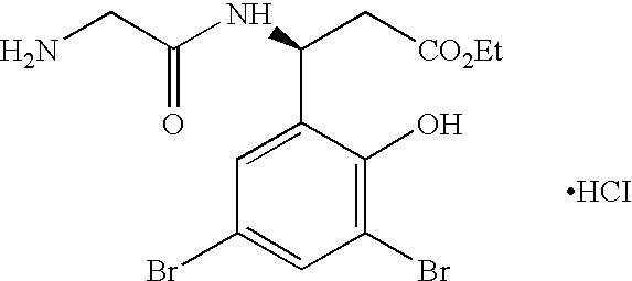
C1(O)=C(Br)C=C(Br)C=C1C(NC(CN)=O)C[CO2Et].[HCI]
